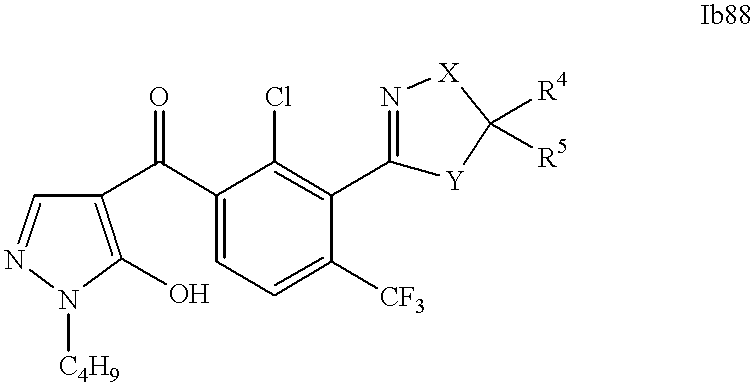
C1=NN([C4H9])C(O)=C1C(C1=CC=C([CF3])C(C2=N[X]C([R4])([R5])[Y]2)=C1Cl)=O
